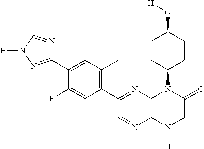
C1=NC2=C(N=C1C1=C(C)C=C(C3=NN([H])C=N3)C(F)=C1)N(C1CCC(O[H])CC1)C(=O)CN2[H]
